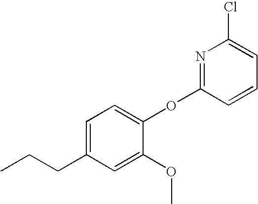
C1=C(CCC)C=C(OC)C(OC2=NC(Cl)=CC=C2)=C1
